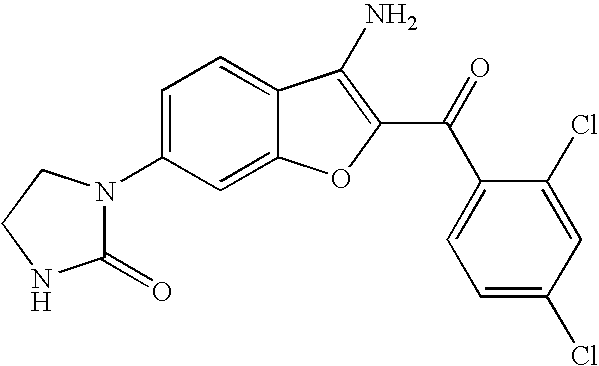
C1(N2C(=O)NCC2)=CC=C2C(=C1)OC(C(C1=CC=C(Cl)C=C1Cl)=O)=C2N
